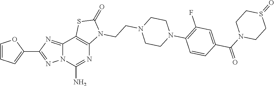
C1=CC=C(C2=NN3C(=N2)C2=C(N=C3N)N(CCN3CCN(C4=C(F)C=C(C(N5CCS(=O)CC5)=O)C=C4)CC3)C(=O)S2)O1
